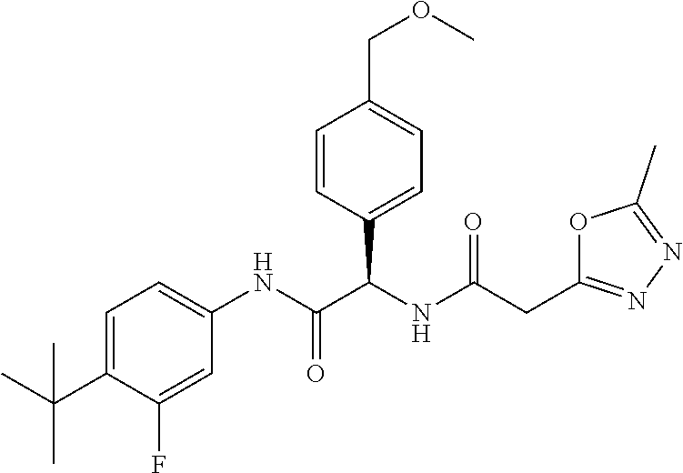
C1=C(C(C)(C)C)C(F)=CC(NC(C(NC(=O)CC2=NN=C(C)O2)C2=CC=C(COC)C=C2)=O)=C1
